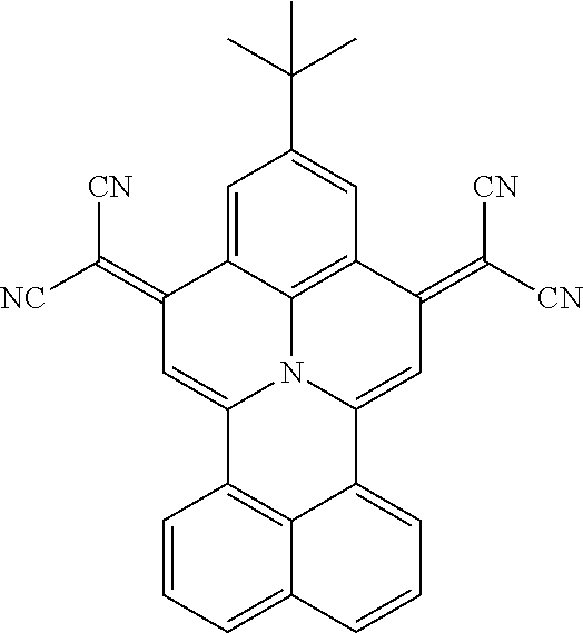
C1=C2C3=C(C=C1C(C)(C)C)C(=C([CN])[CN])C=C1N3C(=CC2=C([NC])[CN])C2=C3C1=CC=CC3=CC=C2
